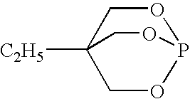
O1CC2([C2H5])COP1OC2
